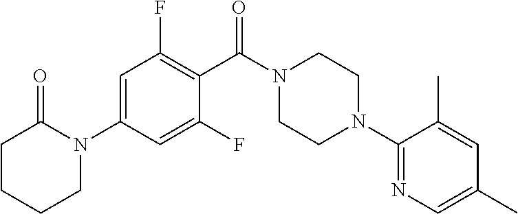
C1=C(N2C(=O)CCCC2)C=C(F)C(C(N2CCN(C3=NC=C(C)C=C3C)CC2)=O)=C1F
